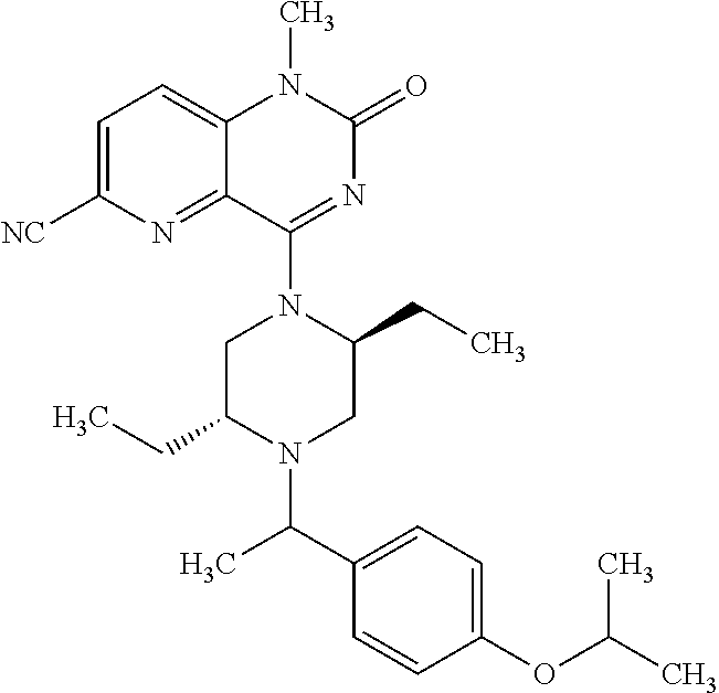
C1=C([NC])N=C2C(=C1)N(C)C(=O)N=C2N1C(CC)CN(C(C2=CC=C(OC(C)C)C=C2)C)C(CC)C1
